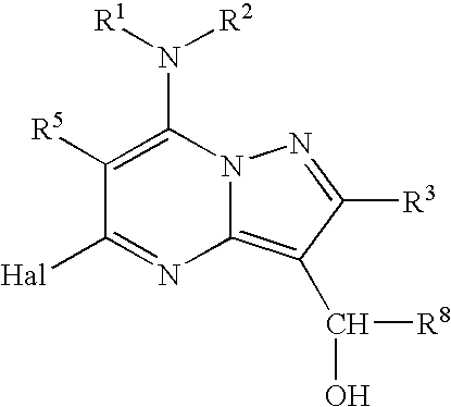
C1([R5])=C(N([R1])[R2])N2C(=C(C([R8])O)C([R3])=N2)N=C1[Hal]
